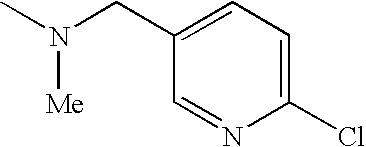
C1=NC(Cl)=CC=C1CN(C)[Me]
